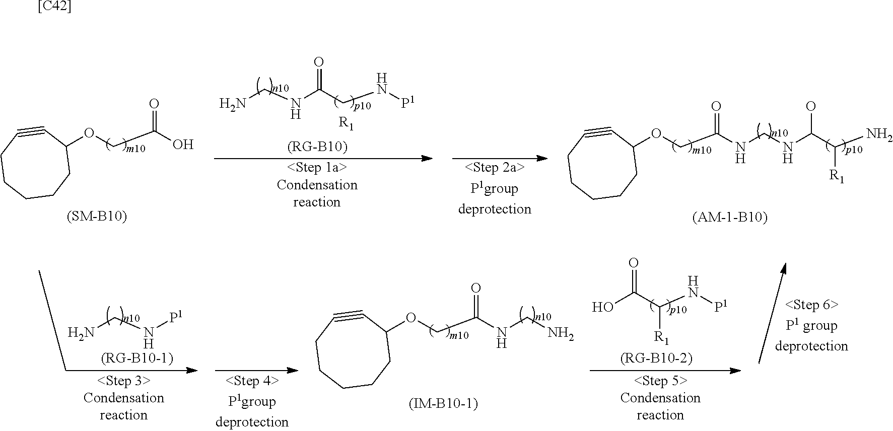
O=C(NCN)COC1C#CCCCCC1.NCN[P1].O=C(C(N[P1])[R1])O.O=C(O)COC1C#CCCCCC1.O=C(NCNC(C(N)[R1])O)COC1C#CCCCCC1.NCNC(CN[P1])=O.[R1].[[C42]]
